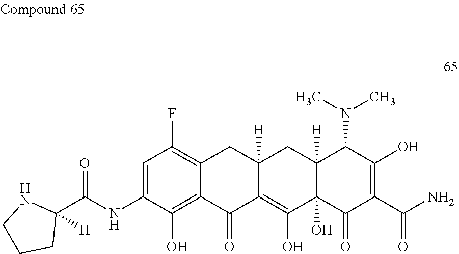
C12=C(F)C=C(NC(C3([H])NCCC3)=O)C(O)=C1C(=O)C1=C(O)C3(O)C([H])(CC1([H])C2)C(N(C)C)C(O)=C(C(N)=O)C3=O
